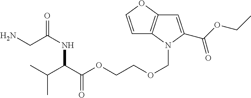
C1=COC2=C1N(COCCOC(C(C(C)C)NC(CN)=O)=O)C(C(OCC)=O)=C2
